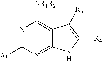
C12=NC([Ar])=NC([NR1R2])=C1C([R5])=C([R4])N2
